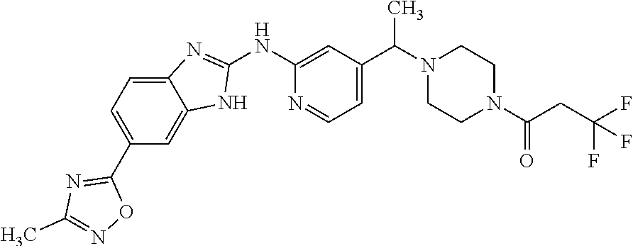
C1(C2=NC(C)=NO2)=CC=C2C(=C1)NC(NC1=CC(C(N3CCN(C(CC(F)(F)F)=O)CC3)C)=CC=N1)=N2
